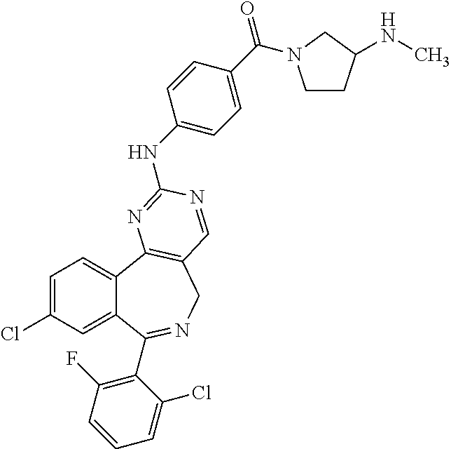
C1=C(Cl)C=C2C(=C1)C1=C(CN=C2C2=C(F)C=CC=C2Cl)C=NC(NC2=CC=C(C(=O)N3CCC(NC)C3)C=C2)=N1
